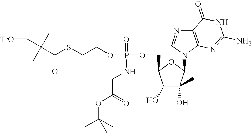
C1(O)C(O)(C)C(N2C3=C(N=C2)C(=O)NC(N)=N3)OC1COP(=O)(NCC(=O)OC(C)(C)C)OCCSC(C(C[TrO])(C)C)=O
